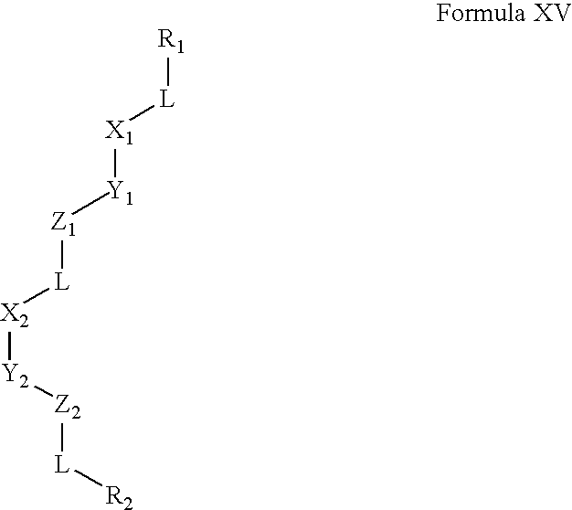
[R1][L][X1][Y1][Z1][L][X2][Y2][Z2][L][R2]
